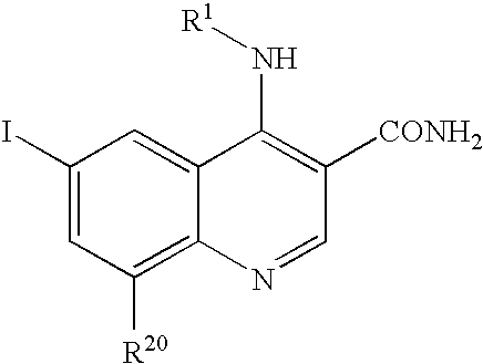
C1(I)=CC([R20])=C2C(=C1)C(N[R1])=C([CONH2])C=N2
